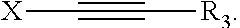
[X]C#C[R3]
